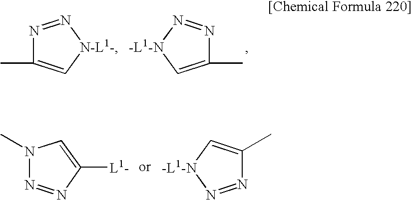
CC1=C[N-L1-]N=N1.CC1=C[-L1-N]N=N1.[L1-]C1=CN(C)N=N1.N1=N[-L1-N]C=C1C
